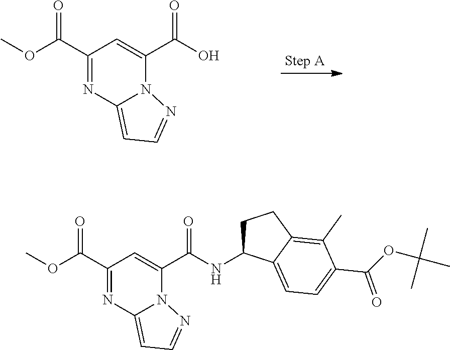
C1(C(OC)=O)=NC2=CC=NN2C(C(O)=O)=C1.C1(C(OC)=O)=NC2=CC=NN2C(C(NC2CCC3=C(C)C(C(OC(C)(C)C)=O)=CC=C23)=O)=C1
